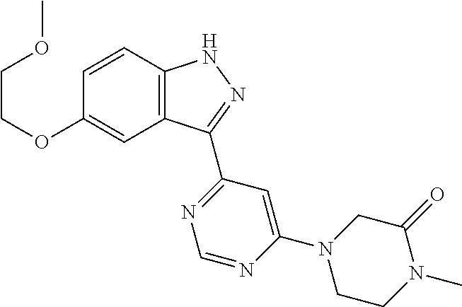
C12=C(C=CC(OCCOC)=C1)NN=C2C1=NC=NC(N2CCN(C)C(=O)C2)=C1
